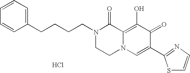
C(CN1CCN2C(=C(O)C(=O)C(C3=NC=CS3)=C2)C1=O)CCC1=CC=CC=C1.Cl
